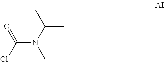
N(C(=O)Cl)(C(C)C)C
